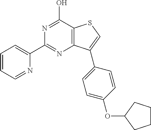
N1=C(O)C2=C(N=C1C1=CC=CC=N1)C(C1=CC=C(OC3CCCC3)C=C1)=CS2
